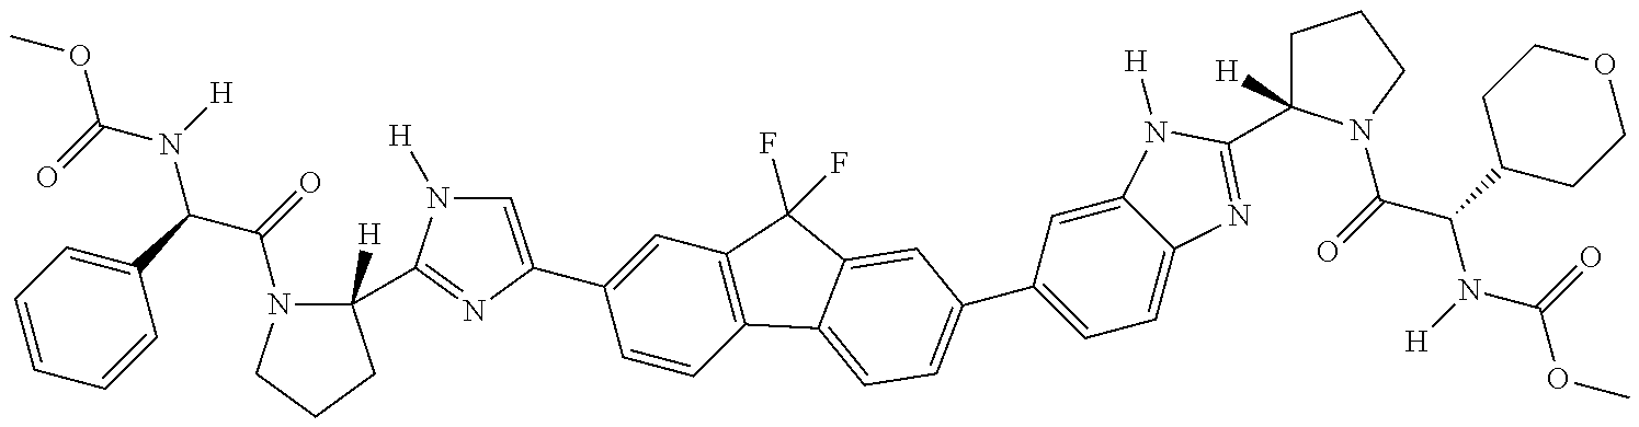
COC(=O)N(C(C(=O)N1C([H])(C2=NC(C3=CC4=C(C=C3)C3=CC=C(C5=CC=C6C(=C5)N([H])C(C5([H])CCCN5C(=O)C(C5CCOCC5)N([H])C(=O)OC)=N6)C=C3C4(F)F)=CN2[H])CCC1)C1=CC=CC=C1)[H]
